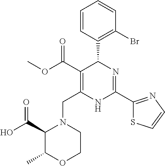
C1=CC(C2C(C(=O)OC)=C(CN3C(C(O)=O)C(C)OCC3)NC(C3=NC=CS3)=N2)=C(Br)C=C1
